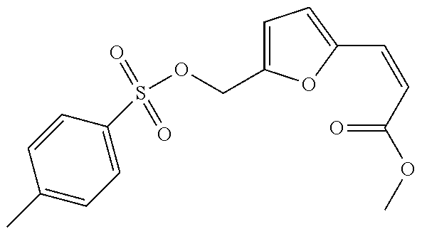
C1(C)=CC=C(S(OCC2=CC=C(C=CC(=O)OC)O2)(=O)=O)C=C1
